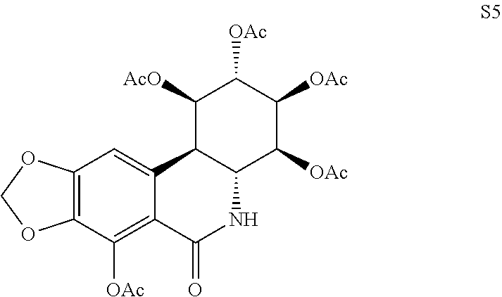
C12=CC3=C(C([OAc])=C1C(=O)NC1C2C([AcO])C([OAc])C([OAc])C1[OAc])OCO3
